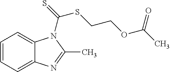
C1=CC=C2C(=C1)N(C(=S)SCCOC(C)=O)C(C)=N2
